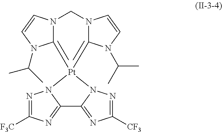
N1=C([CF3])N=C2N1[Pt]1(=C3N(C=CN3C(C)C)CN3C=1N(C(C)C)C=C3)N1N=C([F3C])N=C21
